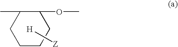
C1CC(C)C(OC)CC1.[H][Z]
